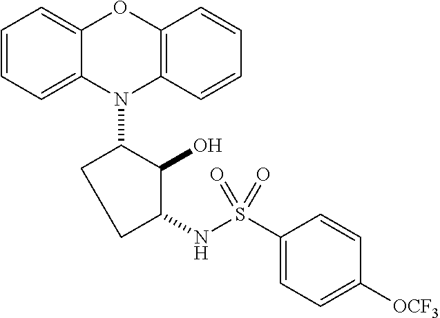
N1(C2CCC(NS(C3=CC=C([OCF3])C=C3)(=O)=O)C2O)C2=C(C=CC=C2)OC2=CC=CC=C12
